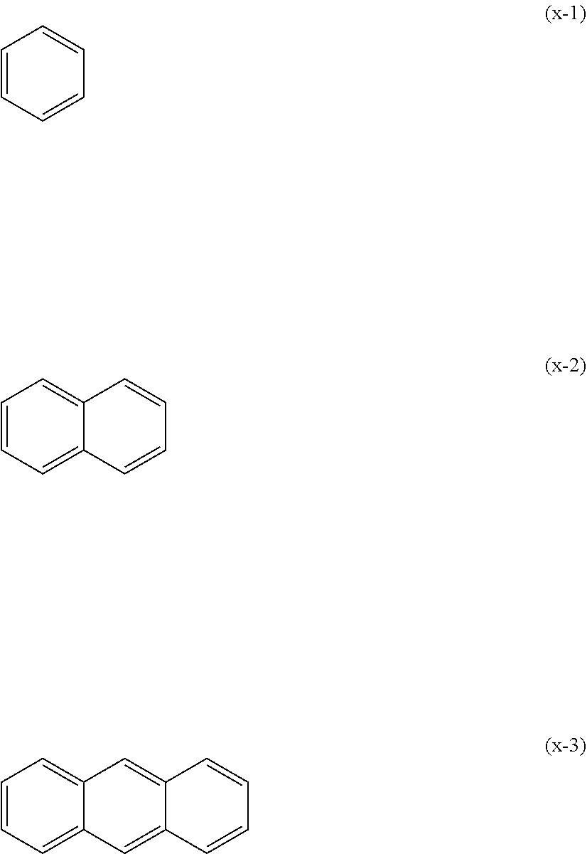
C1=CC=CC=C1.C1=CC=C2C(=C1)C=CC=C2.C1=CC=C2C(=C1)C=C1C(=C2)C=CC=C1
